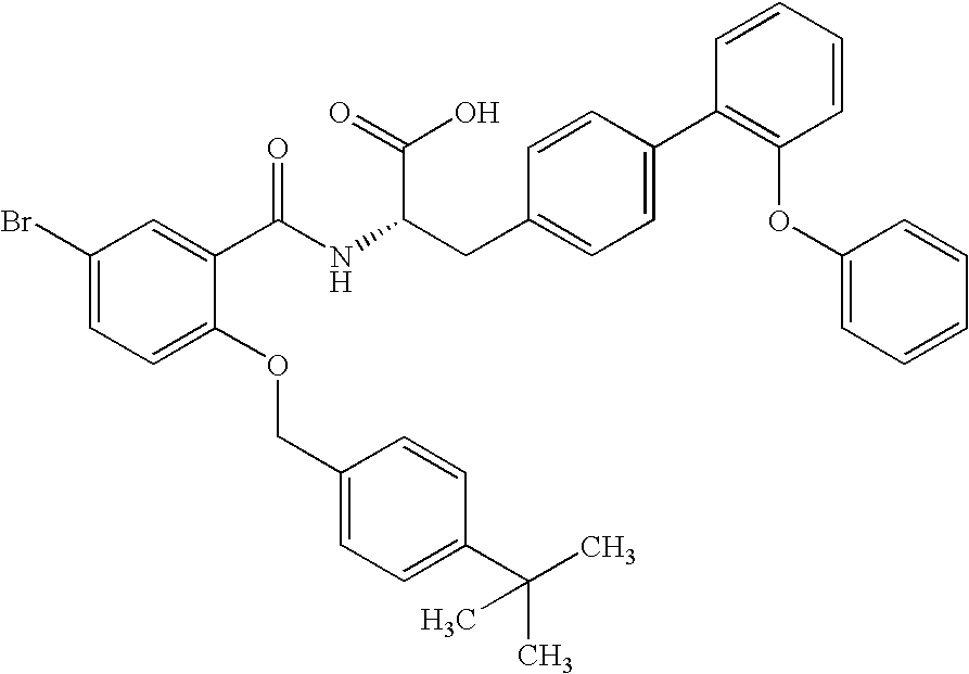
C1(Br)=CC=C(OCC2=CC=C(C(C)(C)C)C=C2)C(C(NC(CC2=CC=C(C3=C(OC4=CC=CC=C4)C=CC=C3)C=C2)C(=O)O)=O)=C1
